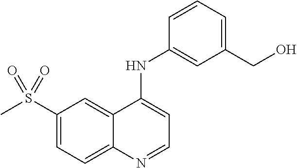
S(C1=CC=C2C(=C1)C(NC1=CC(CO)=CC=C1)=CC=N2)(C)(=O)=O
